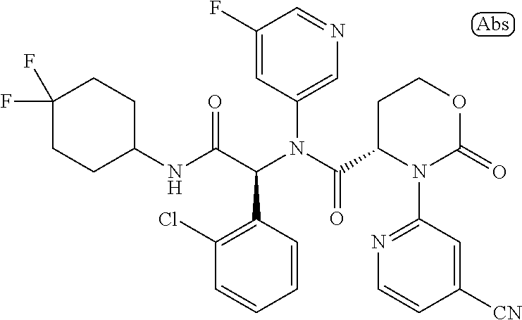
C1(NC(C(N(C(=O)C2N(C3=NC=CC([CN])=C3)C(=O)OCC2)C2=CN=CC(F)=C2)C2=C(Cl)C=CC=C2)=O)CCC(F)(F)CC1
